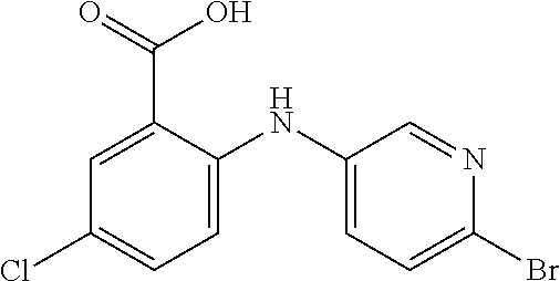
C1(Cl)=CC=C(NC2=CC=C(Br)N=C2)C(C(=O)O)=C1
